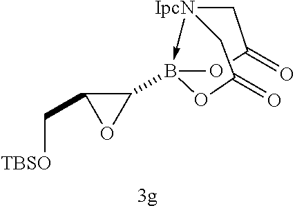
[IpcN]12->B(C3C(C[TBSO])O3)(OC(=O)C1)OC(=O)C2
